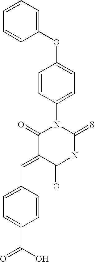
C(=C1C(=O)NC(=S)N(C2=CC=C(OC3=CC=CC=C3)C=C2)C1=O)C1=CC=C(C(O)=O)C=C1
